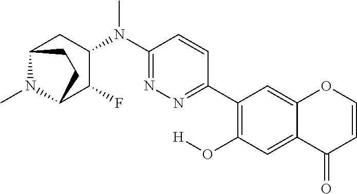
C1(C2=C(O[H])C=C3C(=C2)OC=CC3=O)=NN=C(N(C2CC3N(C)C(C2F)CC3)C)C=C1
